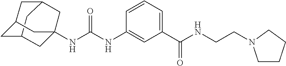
N(C(NC1=CC(C(NCCN2CCCC2)=O)=CC=C1)=O)C12CC3CC(CC(C1)C3)C2
